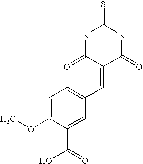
N1C(=S)NC(=O)C(=CC2=CC=C(OC)C(C(O)=O)=C2)C1=O
